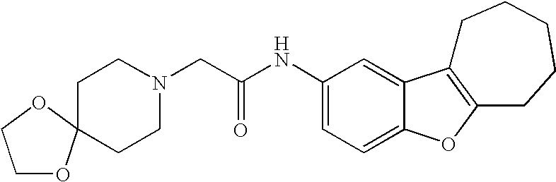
C(C(NC1=CC=C2C(=C1)C1=C(O2)CCCCC1)=O)N1CCC2(CC1)OCCO2
